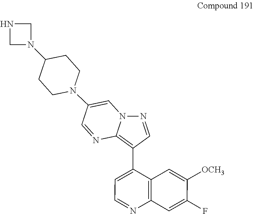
C1=NC2=C(C3=CC=NC4=C3C=C([OCH3])C(F)=C4)C=NN2C=C1N1CCC(N2CNC2)CC1
